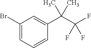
C1(Br)=CC=CC(C(C(F)(F)F)(C)C)=C1
